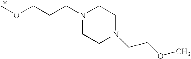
N1(CCCOC)CCN(CCOC)CC1
